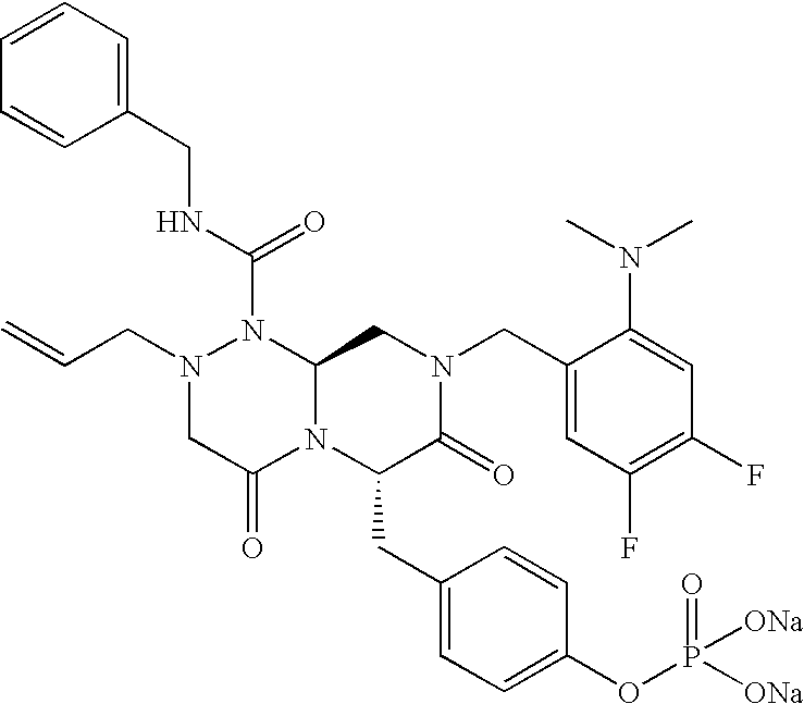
N(C(=O)N1N(CC=C)CC(=O)N2C1CN(CC1=CC(F)=C(F)C=C1N(C)C)C(=O)C2CC1=CC=C(OP([ONa])(=O)[ONa])C=C1)CC1=CC=CC=C1
